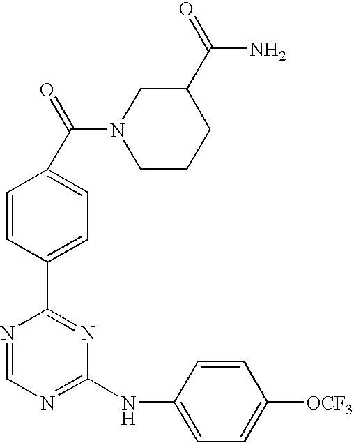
C1=CC(C2=NC(NC3=CC=C([OCF3])C=C3)=NC=N2)=CC=C1C(=O)N1CCCC(C(=O)N)C1
